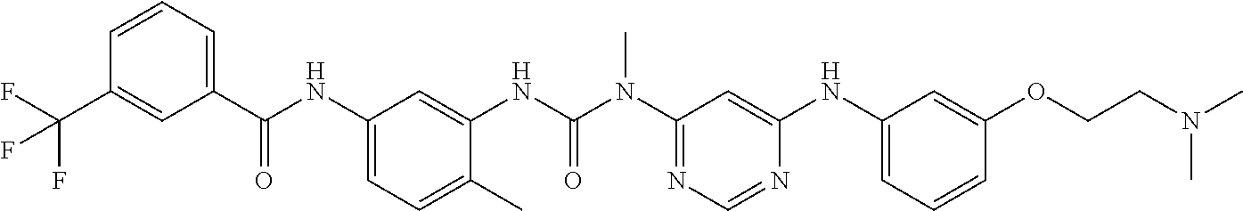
C1(C(NC2=CC=C(C)C(NC(N(C3=NC=NC(NC4=CC=CC(OCCN(C)C)=C4)=C3)C)=O)=C2)=O)=CC=CC(C(F)(F)F)=C1
